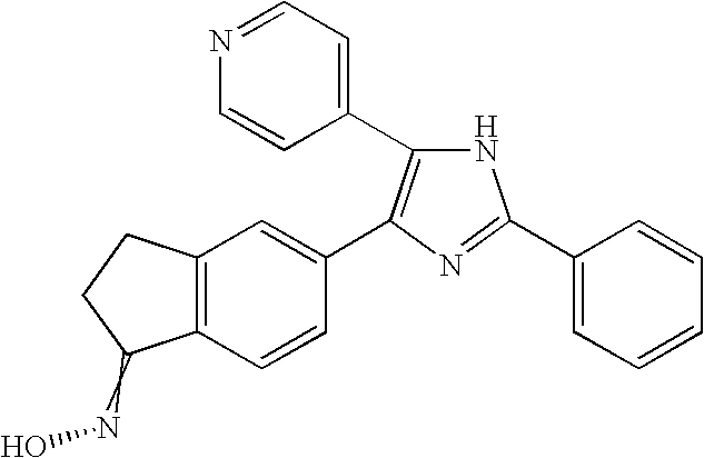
C1(C2=C(C3=CC4=C(C=C3)C(=NO)CC4)N=C(C3=CC=CC=C3)N2)=CC=NC=C1
